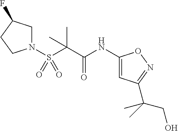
N1(S(C(C(NC2=CC(C(CO)(C)C)=NO2)=O)(C)C)(=O)=O)CC(F)CC1
